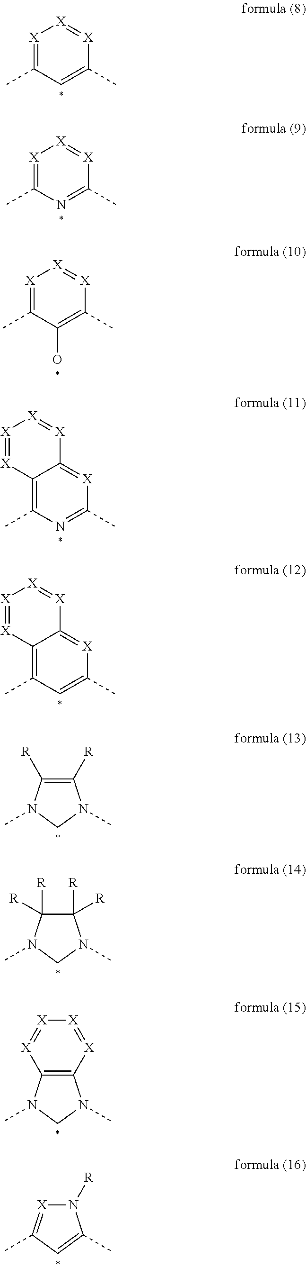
[X]1=C(C)C=C(C)[X]=[X]1.[X]1=C(C)N=C(C)[X]=[X]1.[X]1=C(C)C(O)=C(C)[X]=[X]1.[X]1=[X]C2=C(C)N=C(C)[X]=C2[X]=[X]1.[X]1=[X]C2=C(C)C=C(C)[X]=C2[X]=[X]1.C1([R])=C([R])N(C)CN1C.C1([R])([R])C([R])([R])N(C)CN1C.C12=C(N(C)CN1C)[X]=[X][X]=[X]2.N1([R])[X]=C(C)C=C1C
